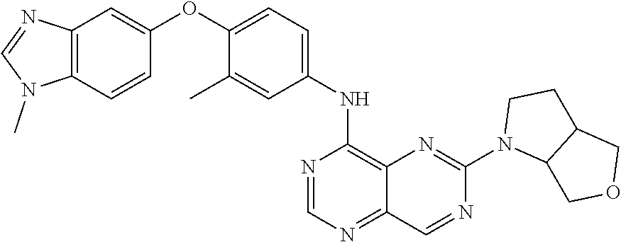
C1=NC(NC2=CC=C(OC3=CC4=C(N(C)C=N4)C=C3)C(C)=C2)=C2C(=N1)C=NC(N1C3COCC3CC1)=N2
